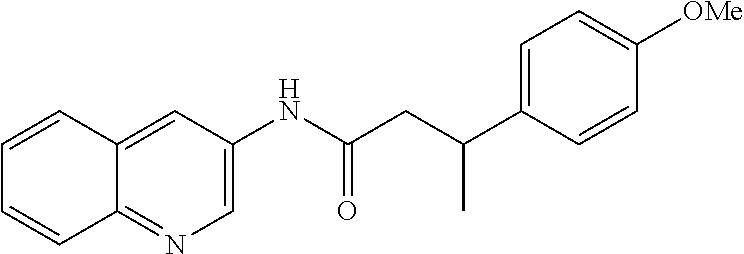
C1=C(NC(CC(C2=CC=C([OMe])C=C2)C)=O)C=C2C(=N1)C=CC=C2
